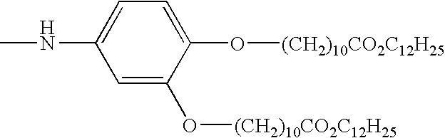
C1=C(NC)C=C(O[(CH2)10CO2C12H25])C(O[(CH2)10CO2C12H25])=C1
